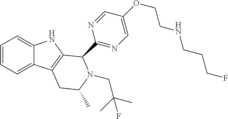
C1=CC=C2C(=C1)NC1=C2CC(C)N(CC(C)(C)F)C1C1=NC=C(OCCNCCCF)C=N1
